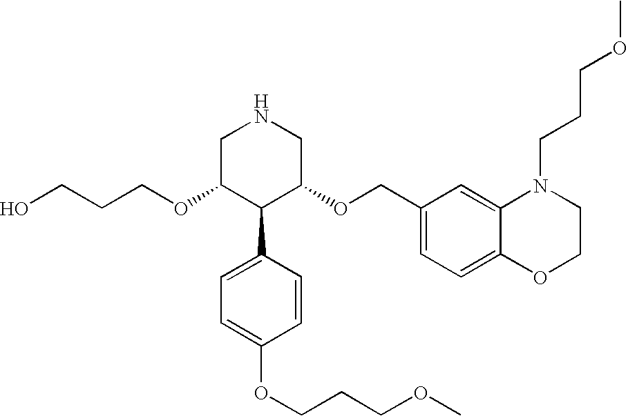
C(OC1C(C2=CC=C(OCCCOC)C=C2)C(OCC2=CC=C3C(=C2)N(CCCOC)CCO3)CNC1)CCO
